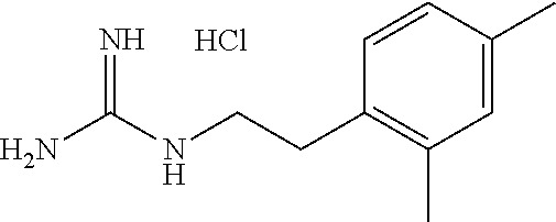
Cl.C(CNC(N)=N)C1=C(C)C=C(C)C=C1
